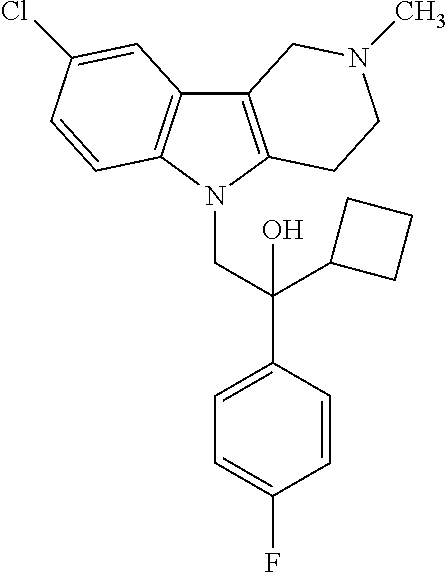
C12=C(N(CC(C3=CC=C(F)C=C3)(C3CCC3)O)C3=C1C=C(Cl)C=C3)CCN(C)C2
